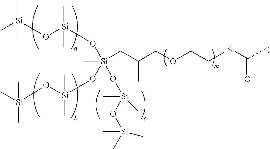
C[Si](O[Si](O[Si](O[Si](O[Si](C)(C)C)(C)C)(C)(CC(COCC[K]C(C)=O)C)O[Si](C)(O[Si](C)(C)C)C)(C)C)(C)C
